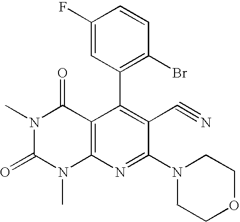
C1(C2=C(Br)C=CC(F)=C2)=C(C#N)C(N2CCOCC2)=NC2=C1C(=O)N(C)C(=O)N2C
